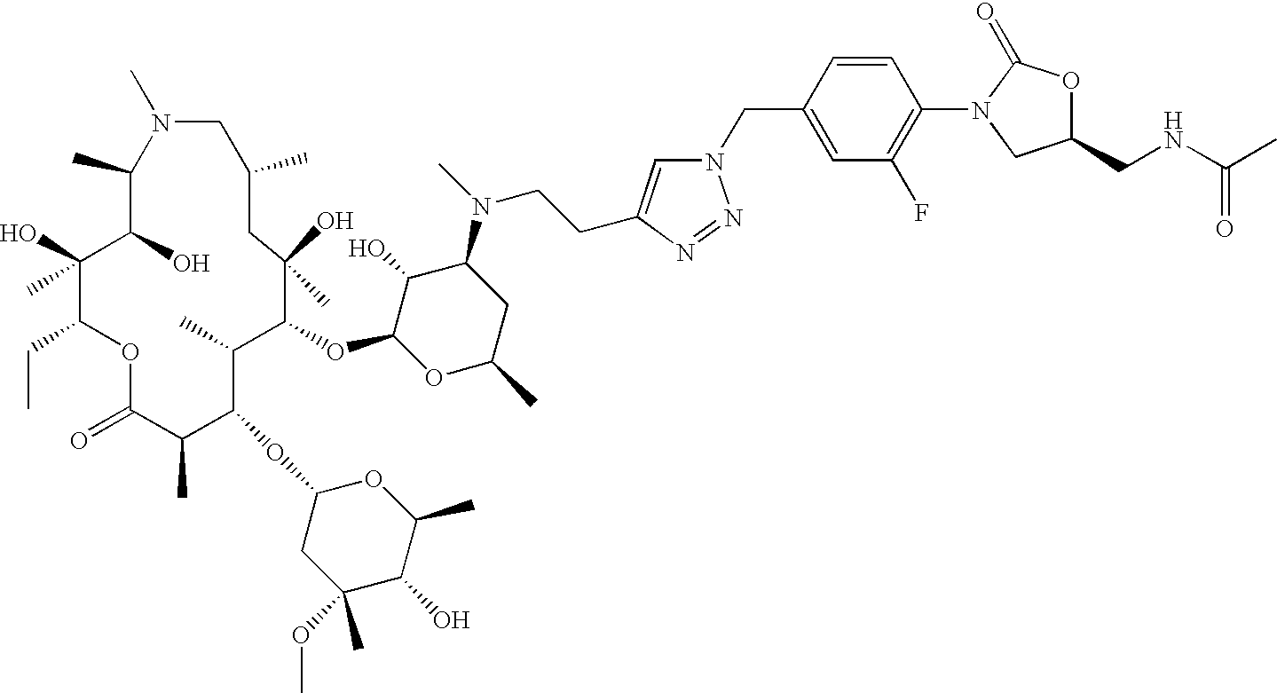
C1(C)C(O)C(O)(C)C(CC)OC(=O)C(C)C(OC2CC(C)(OC)C(O)C(C)O2)C(C)C(OC2OC(C)CC(N(C)CCC3=CN(CC4=CC(F)=C(N5C(=O)OC(CNC(C)=O)C5)C=C4)N=N3)C2O)C(O)(C)CC(C)CN1C
